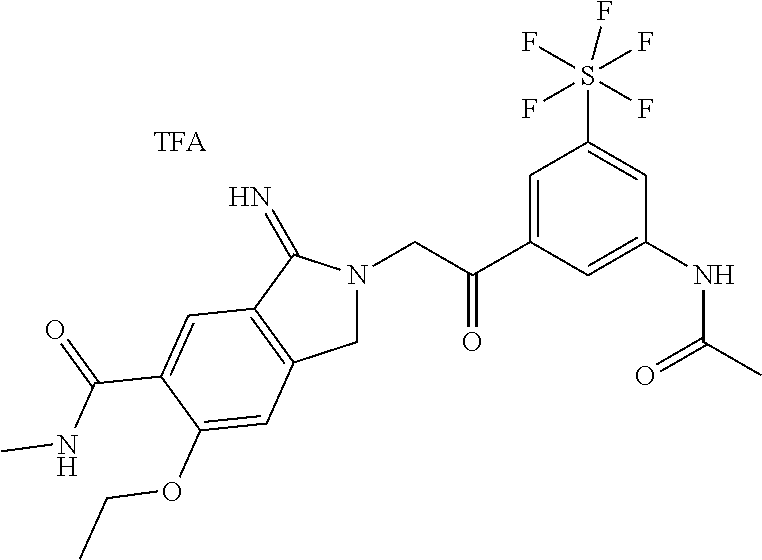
C1N(CC(C2=CC(S(F)(F)(F)(F)F)=CC(NC(C)=O)=C2)=O)C(=N)C2=C1C=C(OCC)C(C(=O)NC)=C2.[TFA]
